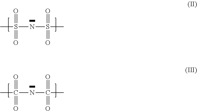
CS(NS(C)(=O)=O)(=O)=O.CC(NC(C)(=O)=O)(=O)=O
